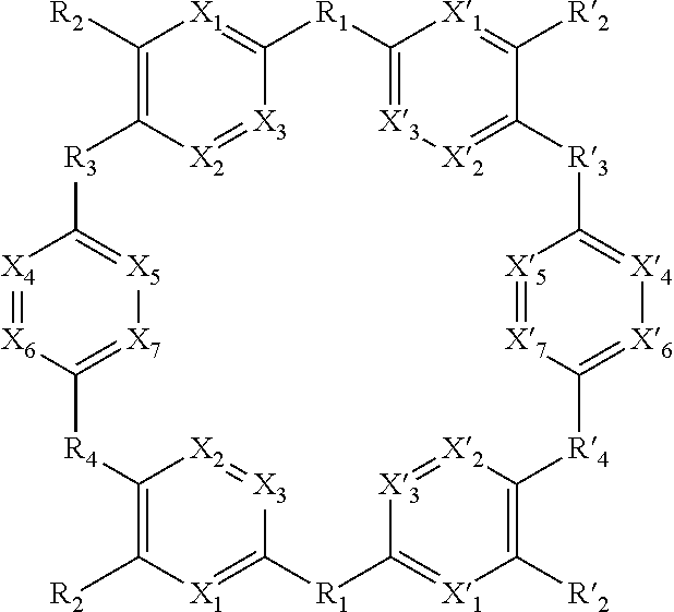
C1([R2])=C2[X2]=[X3]C(=[X1]1)[R1]C1=[X3][X2]=C(C([R2])=[X1]1)[R3]C1=[X4][X6]=C([X7]=[X5]1)[R4]C1=C([R2])[X1]=C([R1]C3=[X1]C([R2])=C([R4]C4=[X7][X5]=C([R3]2)[X4]=[X6]4)[X2]=[X3]3)[X3]=[X2]1
